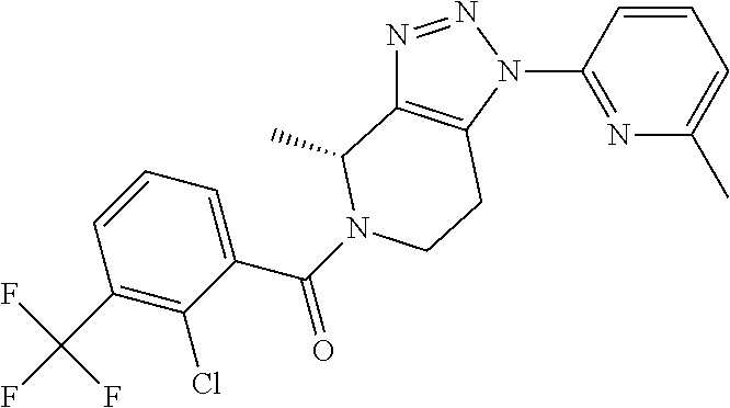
C1(C(=O)N2C(C)C3=C(N(C4=NC(C)=CC=C4)N=N3)CC2)=CC=CC(C(F)(F)F)=C1Cl
